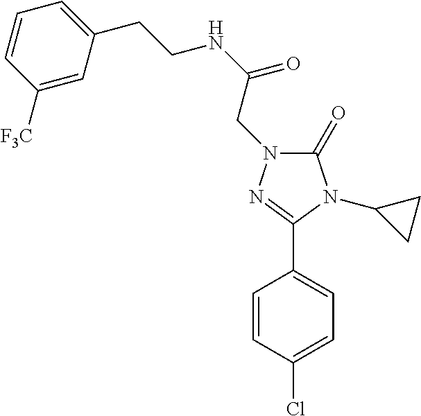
C(NC(=O)CN1C(=O)N(C2CC2)C(C2=CC=C(Cl)C=C2)=N1)CC1=CC=CC([F3C])=C1
